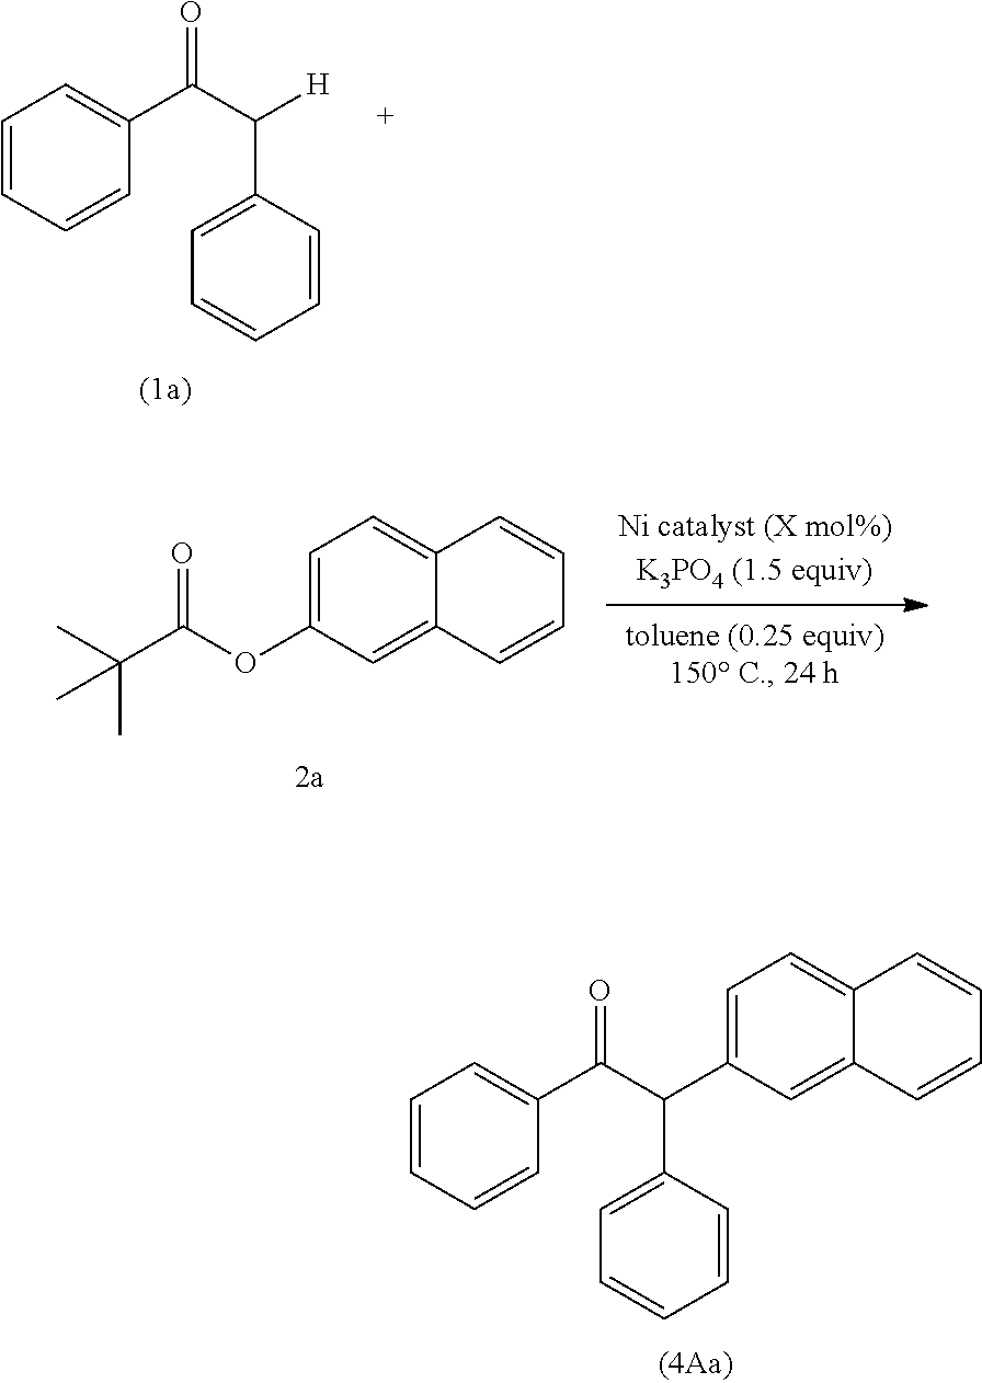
C(C(C1=CC=CC=C1)=O)([H])C1=CC=CC=C1.C(C(OC1=CC=C2C(=C1)C=CC=C2)=O)(C)(C)C.C1(C(C(C2=CC=C3C(=C2)C=CC=C3)C2=CC=CC=C2)=O)=CC=CC=C1
